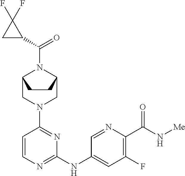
C1=CN=C(NC2=CC(F)=C(C(N[Me])=O)N=C2)N=C1N1CC2N(C(C3C(F)(F)C3)=O)C(C1)CC2
